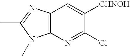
C12=C(N=C(Cl)C([CHNOH])=C1)N(C)C(C)=N2
